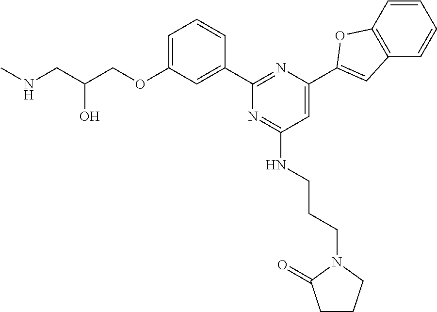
C1=C(OCC(CNC)O)C=C(C2=NC(C3=CC4=C(C=CC=C4)O3)=CC(NCCCN3C(=O)CCC3)=N2)C=C1
